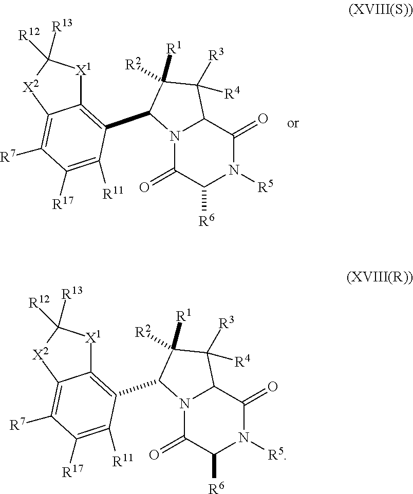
N12C(=O)C([R6])N([R5])C(=O)C1C([R4])([R3])C([R1])([R2])C2C1=C2[X1]C([R12])([R13])[X2]C2=C([R7])C([R17])=C1[R11].N12C(=O)C([R6])N([R5])C(=O)C1C([R4])([R3])C([R1])([R2])C2C1=C2[X1]C([R12])([R13])[X2]C2=C([R7])C([R17])=C1[R11]
